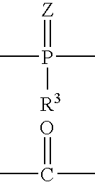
CP(C)(=[Z])[R3].CC(C)=O
